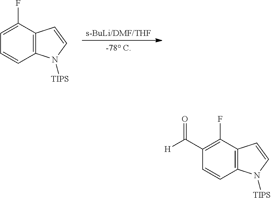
[-78 C].[s-BuLi/DMF/THF].C1=CC2=C(C(F)=C1)C=CN2[TIPS].C1=CC2=C(C(F)=C1C([H])=O)C=CN2[TIPS]
